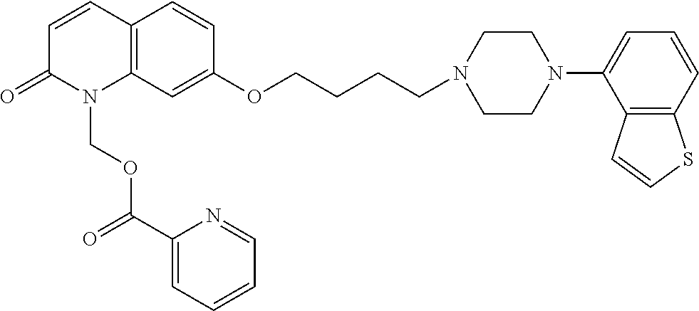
C12=C(C=C(OCCCCN3CCN(C4=CC=CC5=C4C=CS5)CC3)C=C1)N(COC(C1=CC=CC=N1)=O)C(=O)C=C2
